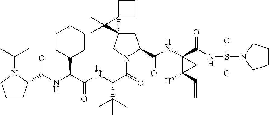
N(C(C(NC(C(=O)N1CC2(CC1C(=O)NC1(C(=O)NS(=O)(=O)N3CCCC3)C([H])(C=C)C1)C1(C2(C)C)CCC1)C(C)(C)C)=O)C1CCCCC1)C(=O)C1CCCN1C(C)C
